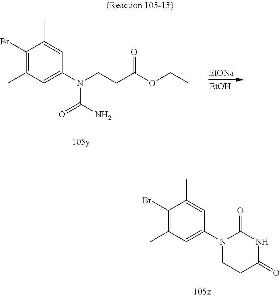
C1(Br)=C(C)C=C(N(CCC(OCC)=O)C(N)=O)C=C1C.[EtONa].[EtOH].C1(Br)=C(C)C=C(N2CCC(=O)NC2=O)C=C1C
